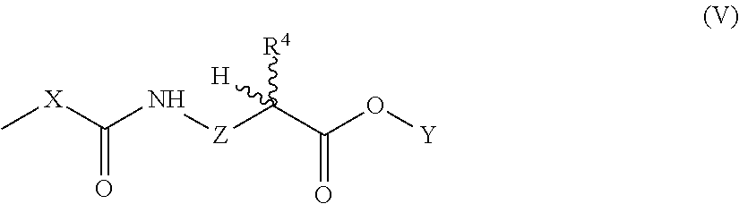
C[X]C(N[Z]C(C(O[Y])=O)([R4])[H])=O
